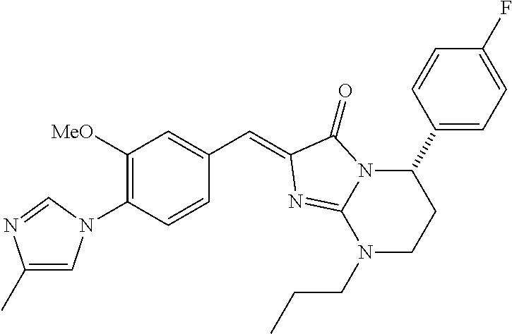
C1([MeO])=C(N2C=C(C)N=C2)C=CC(C=C2C(=O)N3C(C4=CC=C(F)C=C4)CCN(CCC)C3=N2)=C1
